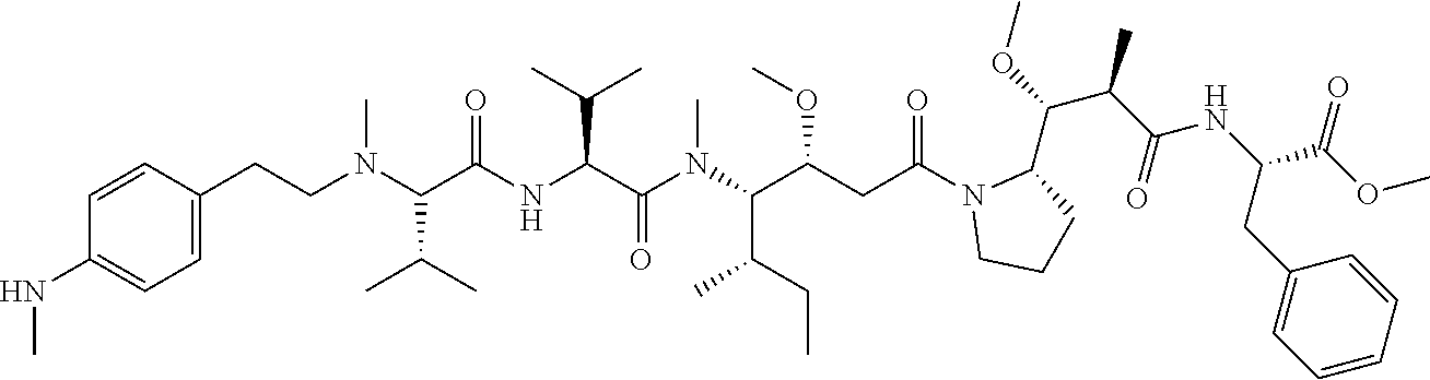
C1(CCN(C(C(NC(C(N(C(C(CC(N2CCCC2C(OC)C(C(NC(C(OC)=O)CC2=CC=CC=C2)=O)C)=O)OC)C(CC)C)C)=O)C(C)C)=O)C(C)C)C)=CC=C(NC)C=C1
